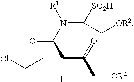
C(N([R1])C(C(C(C[OR2])=O)([H])CCCl)=O)(C[OR2])[SO2H]
